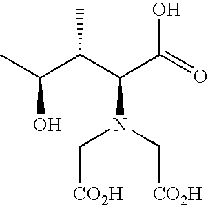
C(C(=O)O)(C(C(C)O)C)N(C[CO2H])C[CO2H]
